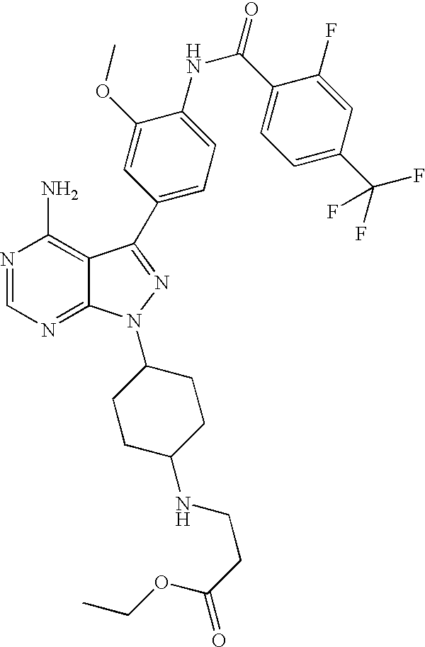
N1=CN=C2C(=C1N)C(C1=CC=C(NC(C3=CC=C(C(F)(F)F)C=C3F)=O)C(OC)=C1)=NN2C1CCC(NCCC(OCC)=O)CC1
